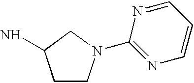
C1CN(C2=NC=CC=N2)CC1N
